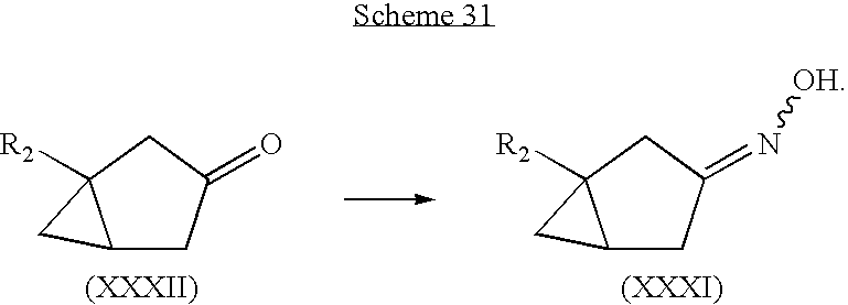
C12CC(=O)CC1([R2])C2.C12CC(=N[OH])CC1([R2])C2
